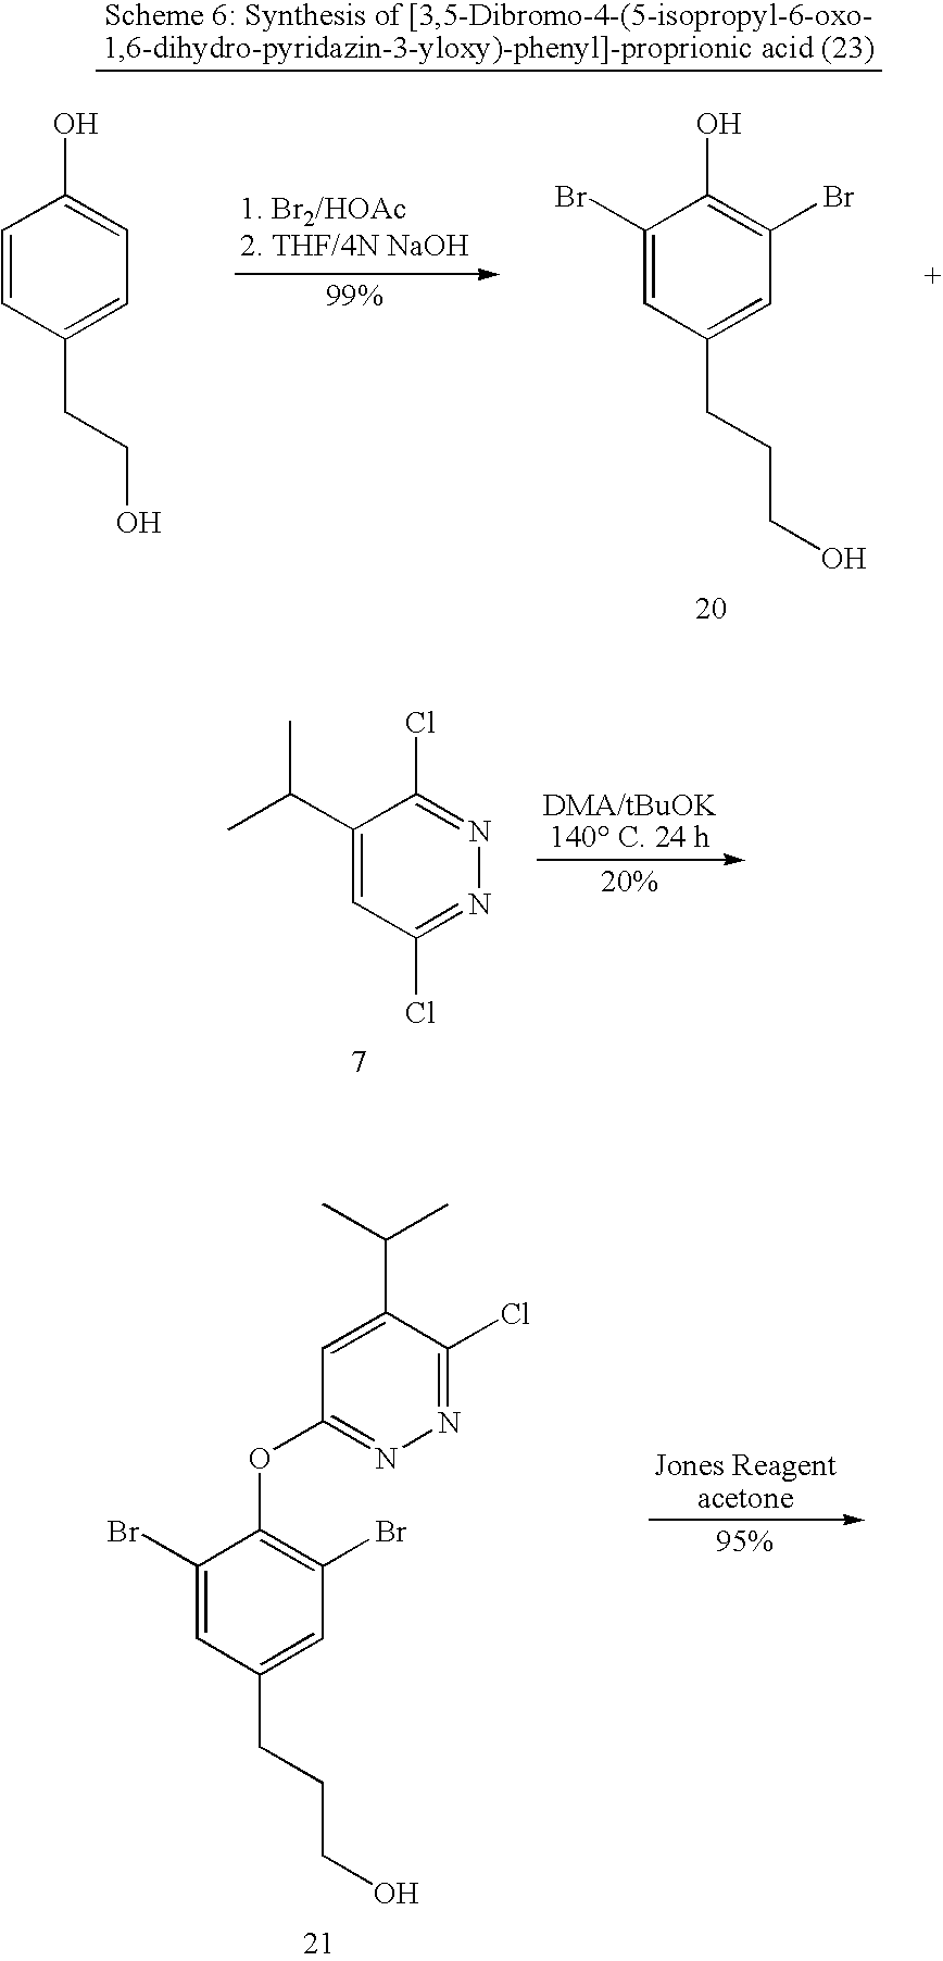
C1=CC(CCO)=CC=C1O.C1(Br)=CC(CCCO)=CC(Br)=C1O.C1(C(C)C)=CC(Cl)=NN=C1Cl.N1=C(Cl)C(C(C)C)=CC(OC2=C(Br)C=C(CCCO)C=C2Br)=N1
